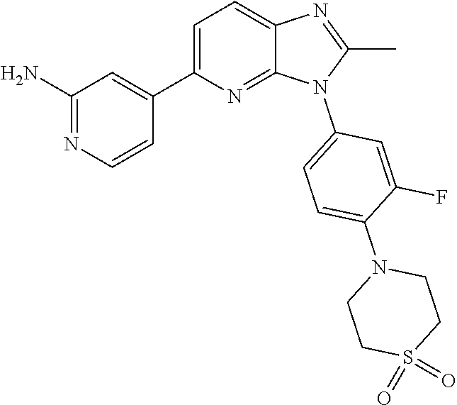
C1(C)=NC2=CC=C(C3=CC(N)=NC=C3)N=C2N1C1=CC=C(N2CCS(=O)(=O)CC2)C(F)=C1
